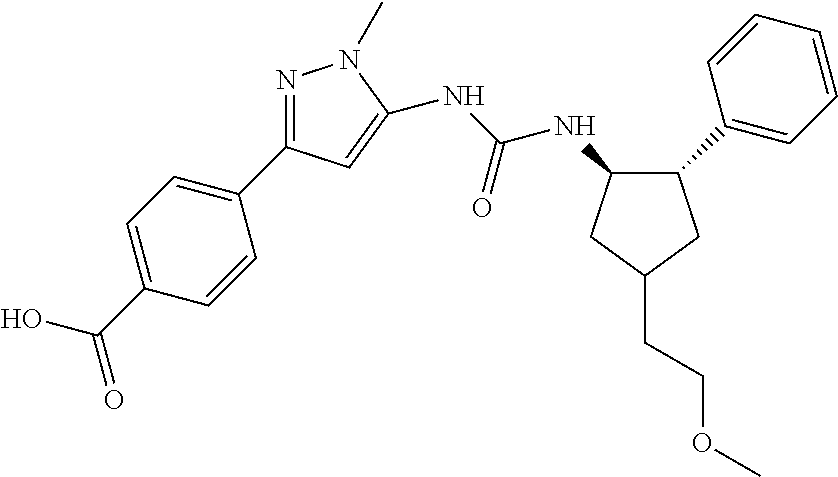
C1(NC(NC2=CC(C3=CC=C(C(=O)O)C=C3)=NN2C)=O)C(C2=CC=CC=C2)CC(CCOC)C1
